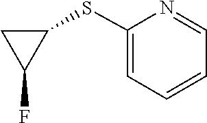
C1=C(SC2CC2F)N=CC=C1
